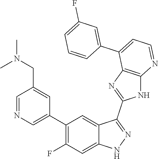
C1=NC=C(C2=C(F)C=C3C(=C2)C(C2=NC4=C(N2)N=CC=C4C2=CC(F)=CC=C2)=NN3)C=C1CN(C)C
